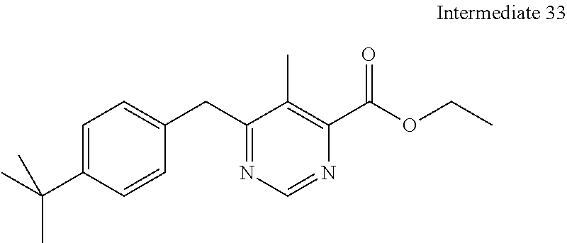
C1=C(C(C)(C)C)C=CC(CC2=NC=NC(C(OCC)=O)=C2C)=C1
